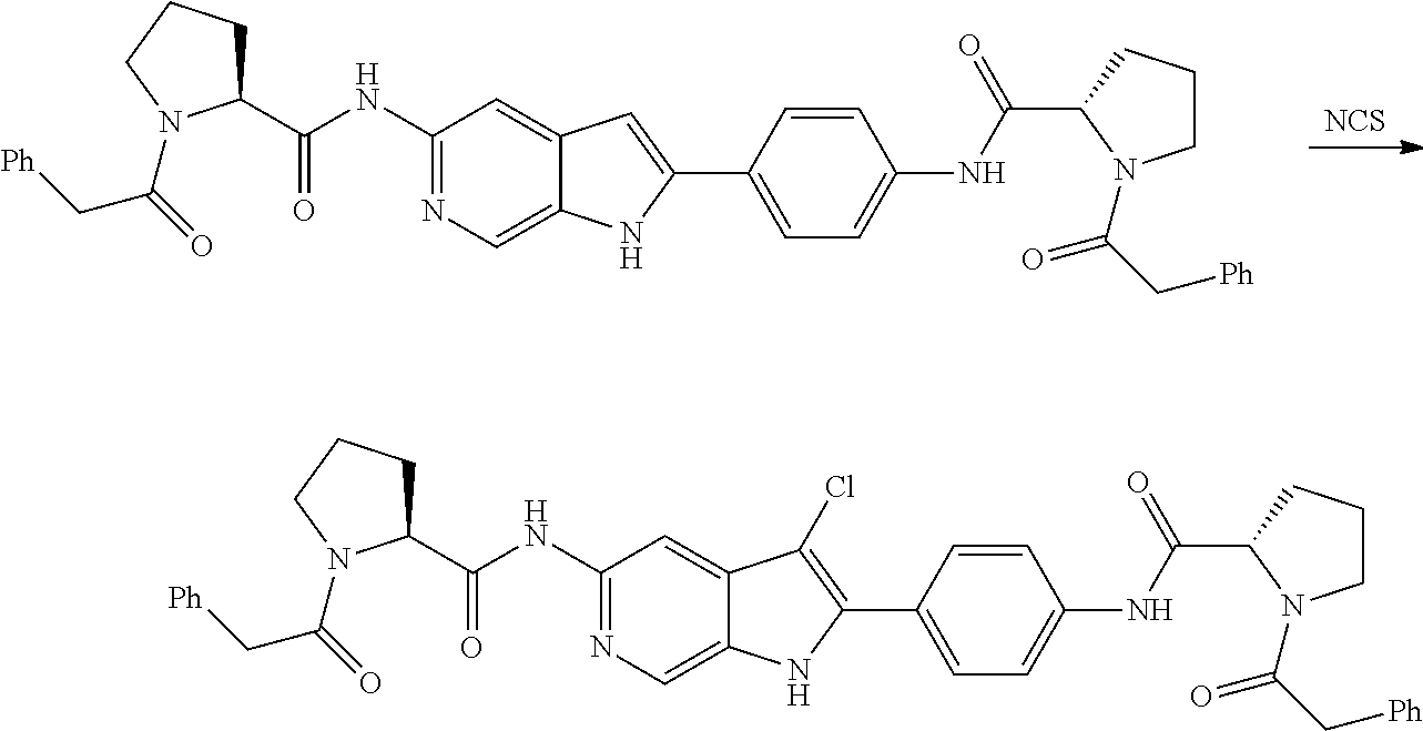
[NCS].C1(NC(C2CCCN2C(=O)C[Ph])=O)=NC=C2C(=C1)C=C(C1=CC=C(NC(=O)C3N(C(=O)C[Ph])CCC3)C=C1)N2.C1(NC(C2CCCN2C(=O)C[Ph])=O)=NC=C2C(=C1)C(Cl)=C(C1=CC=C(NC(=O)C3N(C(=O)C[Ph])CCC3)C=C1)N2
